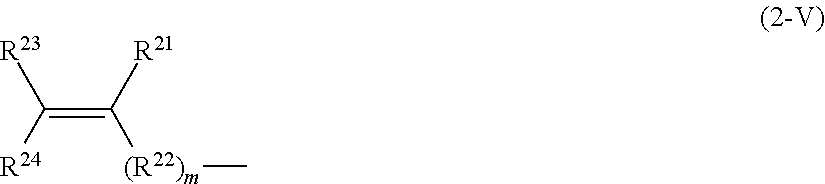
C(=C([R21])[(R22)m]C)([R24])[R23]
